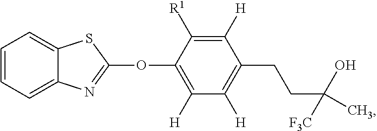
C1=CC=C2C(=C1)SC(OC1=C([H])C([H])=C(CCC(C)(O)[F3C])C([H])=C1[R1])=N2
